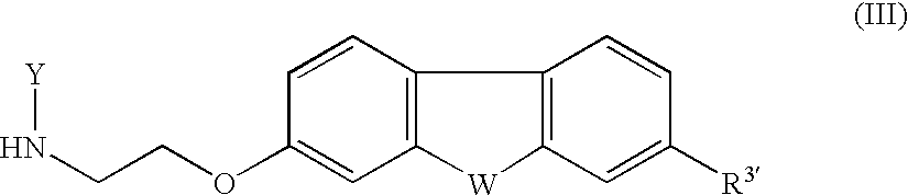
C1(OCCN[Y])=CC2=C(C=C1)C1=C(C=C([R3])C=C1)[W]2
